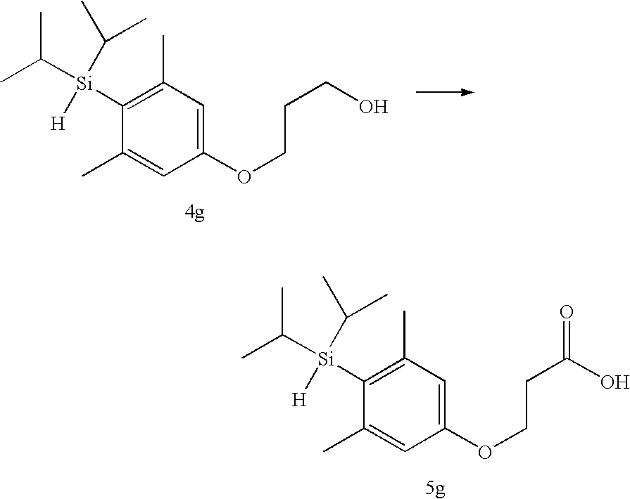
C1([Si](C(C)C)(C(C)C)[H])=C(C)C=C(OCCCO)C=C1C.C1([Si](C(C)C)(C(C)C)[H])=C(C)C=C(OCCC(O)=O)C=C1C
